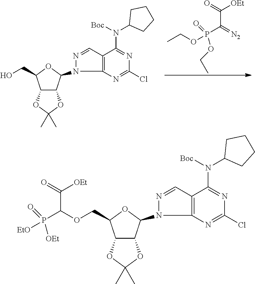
C(C(=[N2])P(OCC)(=O)OCC)(=O)[OEt].C12C(C(N3N=CC4=C3N=C(Cl)N=C4N([Boc])C3CCCC3)OC1CO)OC(C)(C)O2.C12C(C(N3N=CC4=C3N=C(Cl)N=C4N([Boc])C3CCCC3)OC1COC(C(=O)[OEt])P([EtO])(=O)[OEt])OC(C)(C)O2
